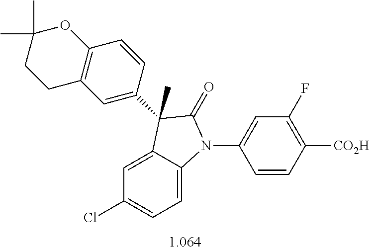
C1=C2C(=CC=C1Cl)N(C1=CC(F)=C([CO2H])C=C1)C(=O)C2(C)C1=CC2=C(C=C1)OC(C)(C)CC2
